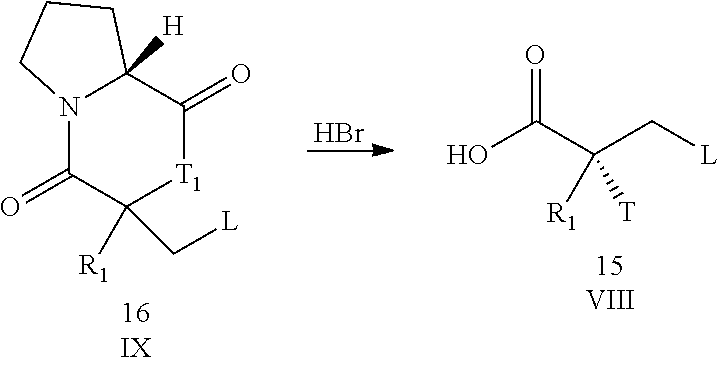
C1(=O)N2C([H])(C(=O)[T1]C1(C[L])[R1])CCC2.Br.OC(C(C[L])([T])[R1])=O
